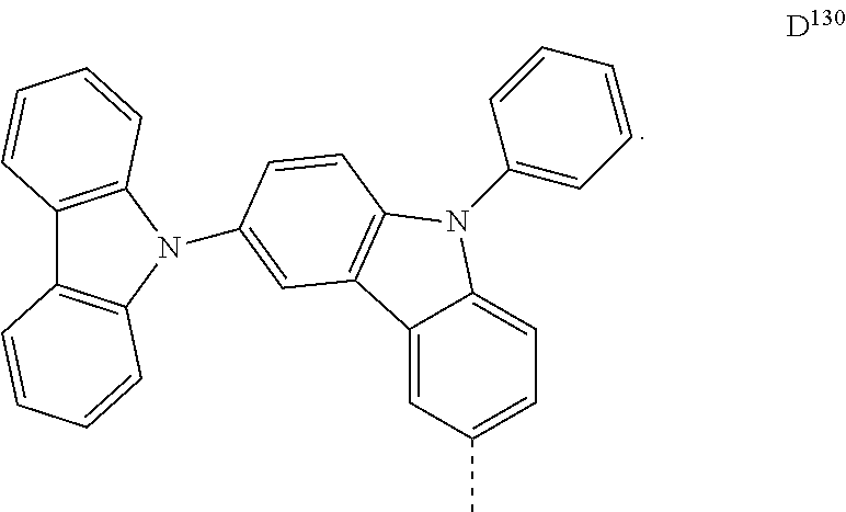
C12=C(N(C3=CC4=C(N(C5=CC=CC=C5)C5=CC=C(C)C=C54)C=C3)C3=C1C=CC=C3)C=CC=C2
